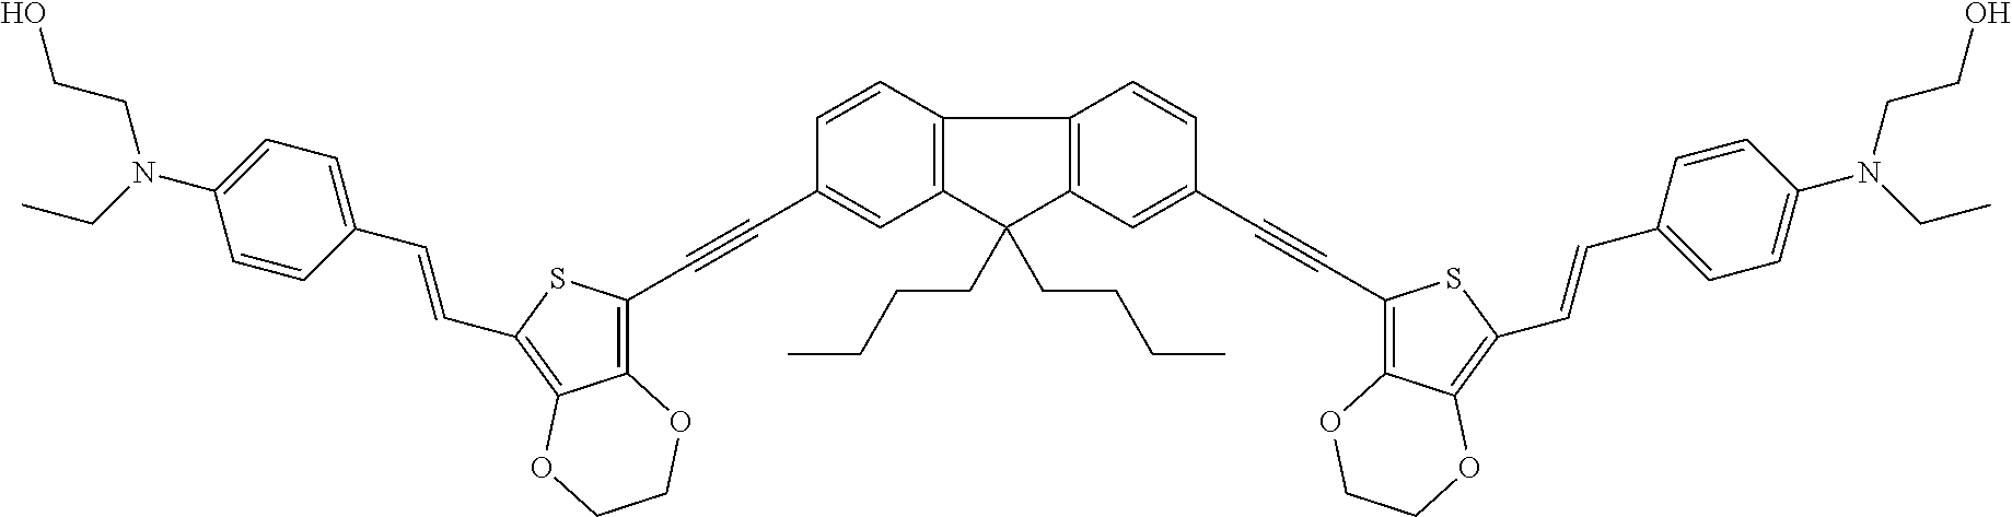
C1=CC2=C(C=C1C#CC1=C3C(=C(C=CC4=CC=C(N(CCO)CC)C=C4)S1)OCCO3)C(CCCC)(CCCC)C1=C2C=CC(C#CC2=C3C(=C(C=CC4=CC=C(N(CC)CCO)C=C4)S2)OCCO3)=C1
